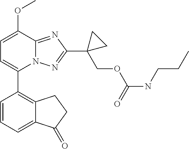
C1=C(OC)C2=NC(C3(COC(NCCC)=O)CC3)=NN2C(C2=C3C(=CC=C2)C(=O)CC3)=C1
